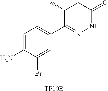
C1=C(N)C(Br)=CC(C2=NNC(=O)CC2C)=C1.[TP10B]
